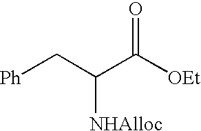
[Ph]CC(C([OEt])=O)[NHAlloc]
